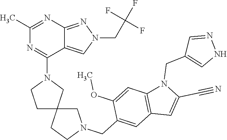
C12=NN(CC(F)(F)F)C=C1C(N1CCC3(C1)CCN(CC1=CC4=C(C=C1OC)N(CC1=CNN=C1)C(C#N)=C4)C3)=NC(C)=N2
